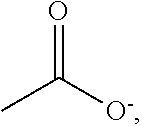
O=C([O-])C
